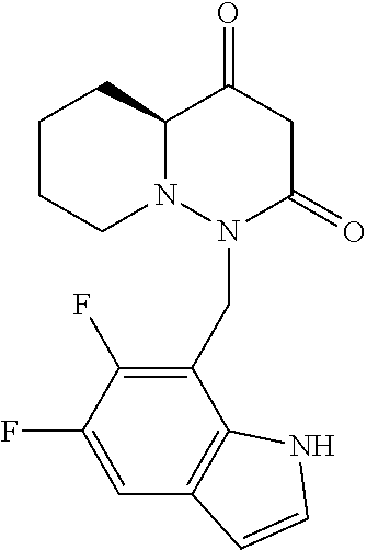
C1(CN2C(=O)CC(=O)C3N2CCCC3)=C(F)C(F)=CC2=C1NC=C2
